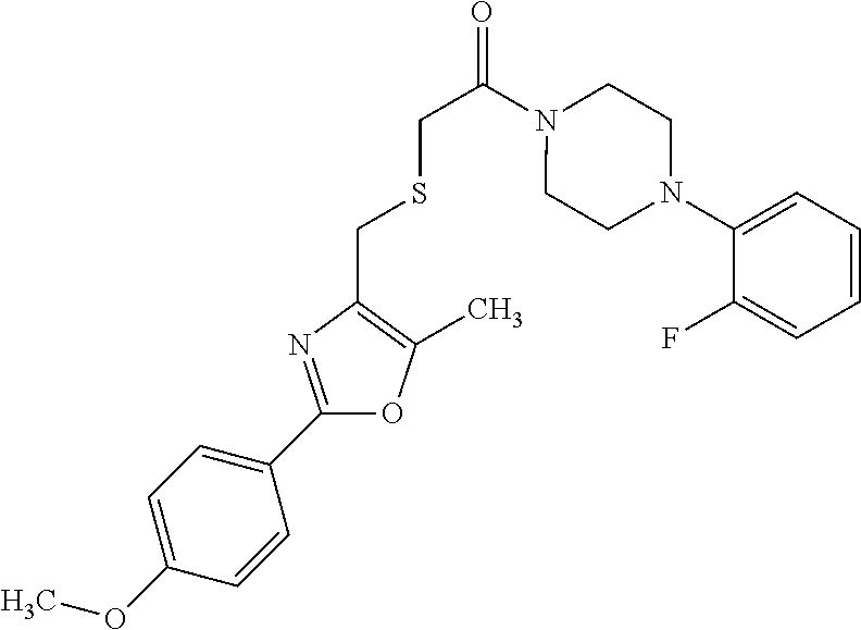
O1C(C2=CC=C(OC)C=C2)=NC(CSCC(=O)N2CCN(C3=CC=CC=C3F)CC2)=C1C
